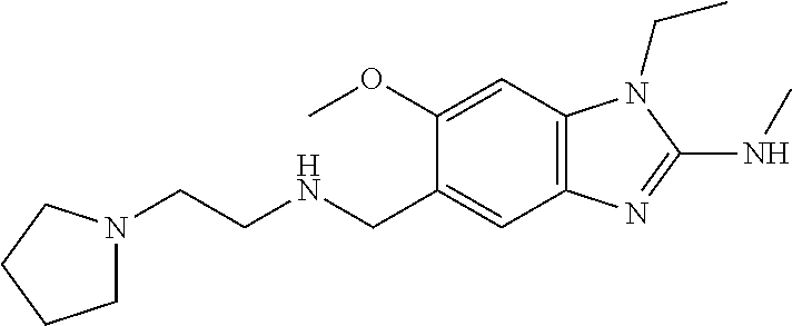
C1N(CCNCC2=CC3=C(C=C2OC)N(CC)C(NC)=N3)CCC1
